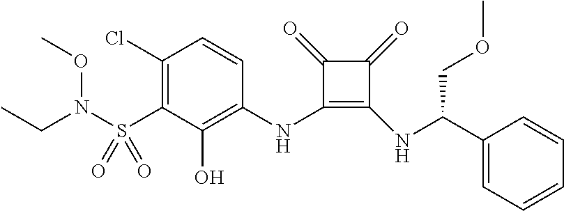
C1(Cl)=C(S(=O)(=O)N(OC)CC)C(O)=C(NC2=C(NC(C3=CC=CC=C3)COC)C(=O)C2=O)C=C1
